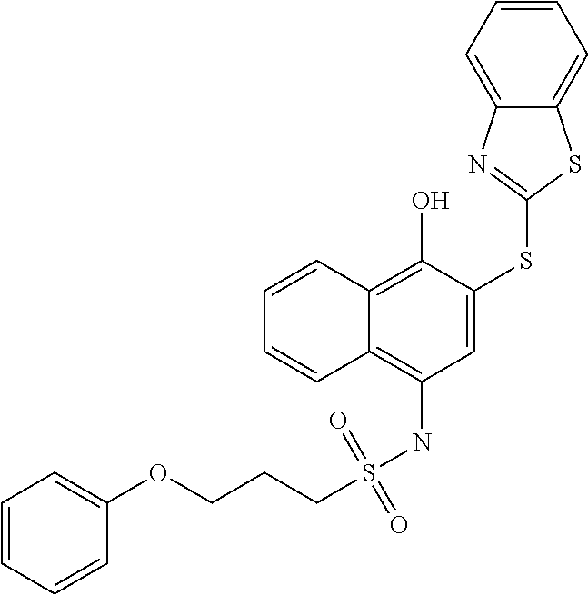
C1=CC2=C(O)C(SC3=NC4=CC=CC=C4S3)=CC(NS(=O)(=O)CCCOC3=CC=CC=C3)=C2C=C1
